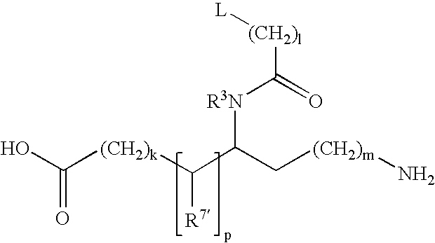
OC([(CH2)k]C(C(C[(CH2)m]N)[R3N]C([(CH2)l][L])=O)[R7])=O
